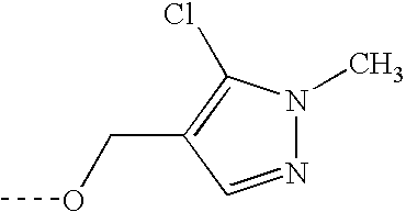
N1=CC(COC)=C(Cl)N1C
